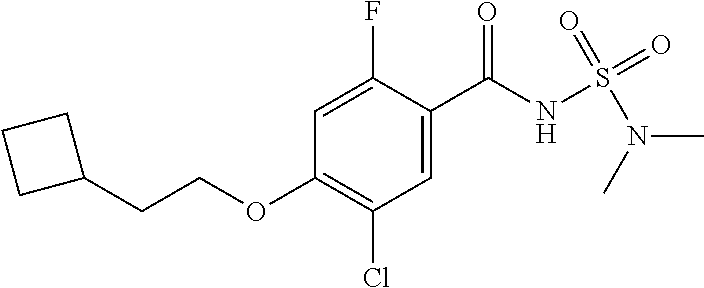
C1(CCOC2=C(Cl)C=C(C(NS(N(C)C)(=O)=O)=O)C(F)=C2)CCC1
